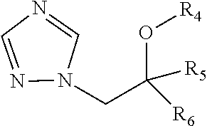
N1=CN=CN1CC(O[R4])([R5])[R6]
